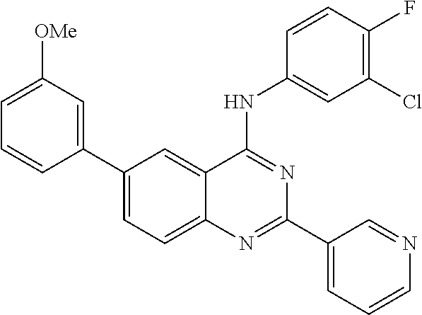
C1(C2=CC([OMe])=CC=C2)=CC=C2C(=C1)C(NC1=CC(Cl)=C(F)C=C1)=NC(C1=CC=CN=C1)=N2
